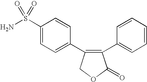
C1(S(N)(=O)=O)=CC=C(C2=C(C3=CC=CC=C3)C(=O)OC2)C=C1
